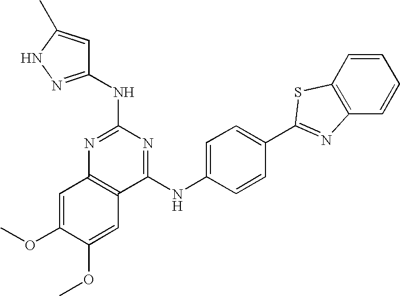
C1(NC2=NC(NC3=NNC(C)=C3)=NC3=C2C=C(OC)C(OC)=C3)=CC=C(C2=NC3=C(S2)C=CC=C3)C=C1
